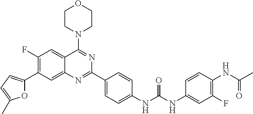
O1C(C2=C(F)C=C3C(=C2)N=C(C2=CC=C(NC(NC4=CC(F)=C(NC(C)=O)C=C4)=O)C=C2)N=C3N2CCOCC2)=CC=C1C
